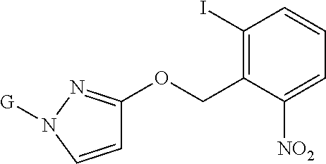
C1(I)=C(COC2=NN([G])C=C2)C([NO2])=CC=C1
